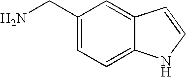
C1(CN)=CC=C2C(=C1)C=CN2
